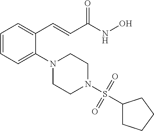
C1=CC=C(N2CCN(S(C3CCCC3)(=O)=O)CC2)C(C=CC(NO)=O)=C1
